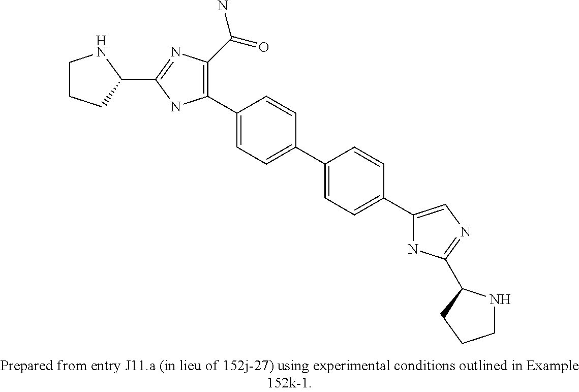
C1(C2=CC=C(C3=CC=C(C4=CN=C(C5NCCC5)N4)C=C3)C=C2)=C(C(=O)N)N=C(C2NCCC2)N1
